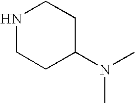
N1CCC(N(C)C)CC1
